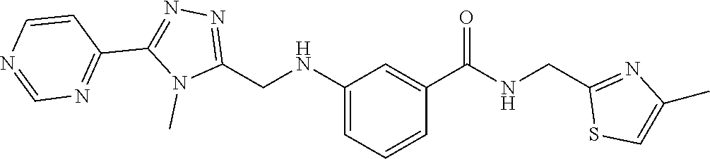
N1=C(CNC2=CC=CC(C(=O)NCC3=NC(C)=CS3)=C2)N(C)C(C2=NC=NC=C2)=N1
